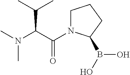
C(C(N(C)C)C(C)C)(=O)N1CCCC1B(O)O
